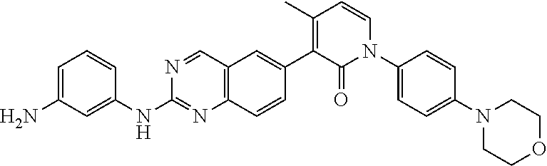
C1=C(N)C=C(NC2=NC3=C(C=N2)C=C(C2=C(C)C=CN(C4=CC=C(N5CCOCC5)C=C4)C2=O)C=C3)C=C1
